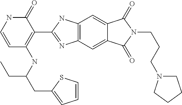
C1=CNC(=O)C(C2=NC3=C(N2)C=C2C(=C3)C(=O)N(CCCN3CCCC3)C2=O)=C1NC(CC1=CC=CS1)CC
